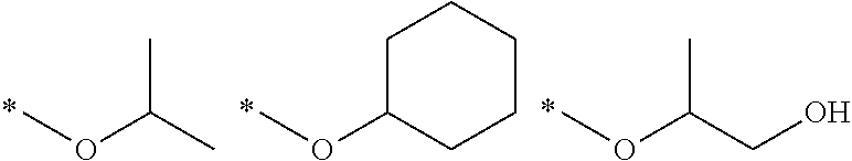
COC(C)C.COC1CCCCC1.COC(CO)C
